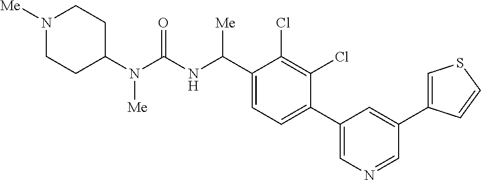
C1(N(C(NC(C2=CC=C(C3=CN=CC(C4=CSC=C4)=C3)C(Cl)=C2Cl)[Me])=O)[Me])CCN([Me])CC1
